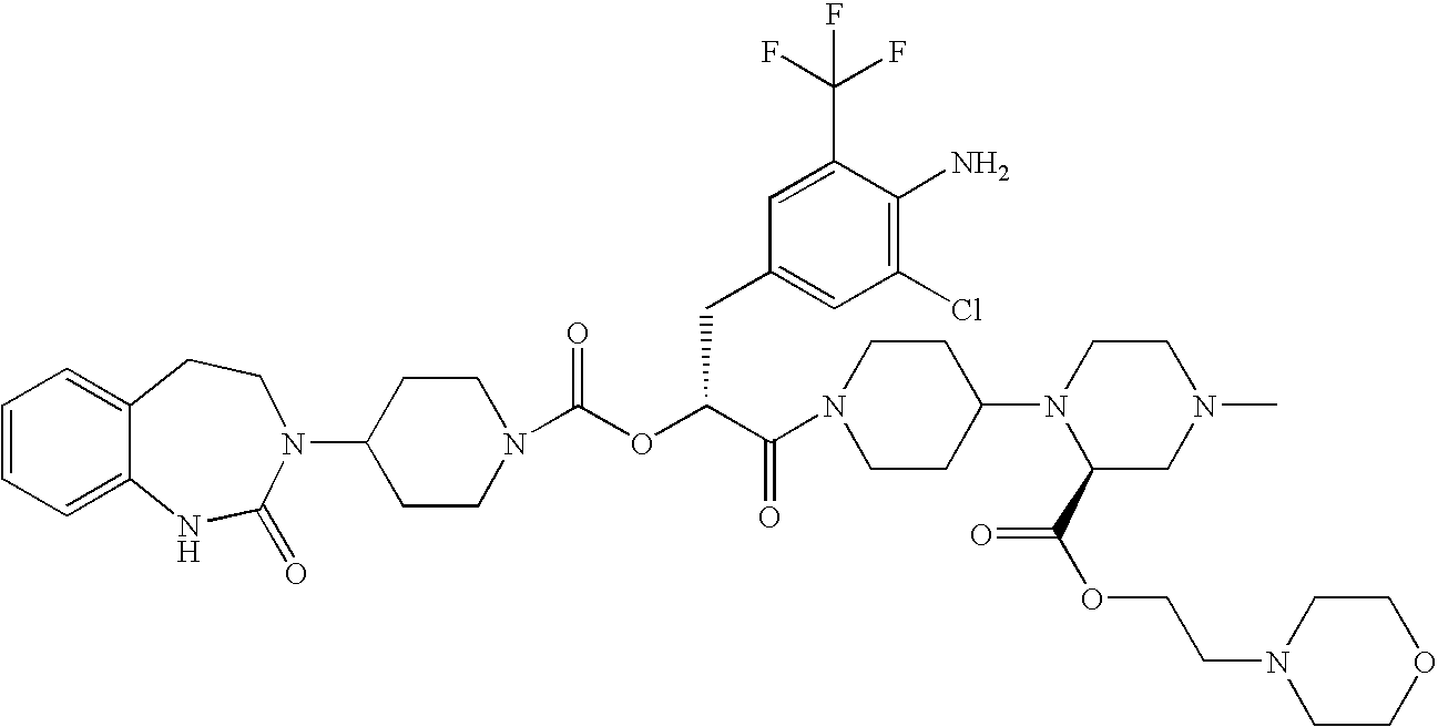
C1(N2C(=O)NC3=CC=CC=C3CC2)CCN(C(OC(C(=O)N2CCC(N3C(C(=O)OCCN4CCOCC4)CN(C)CC3)CC2)CC2=CC(Cl)=C(N)C(C(F)(F)F)=C2)=O)CC1
